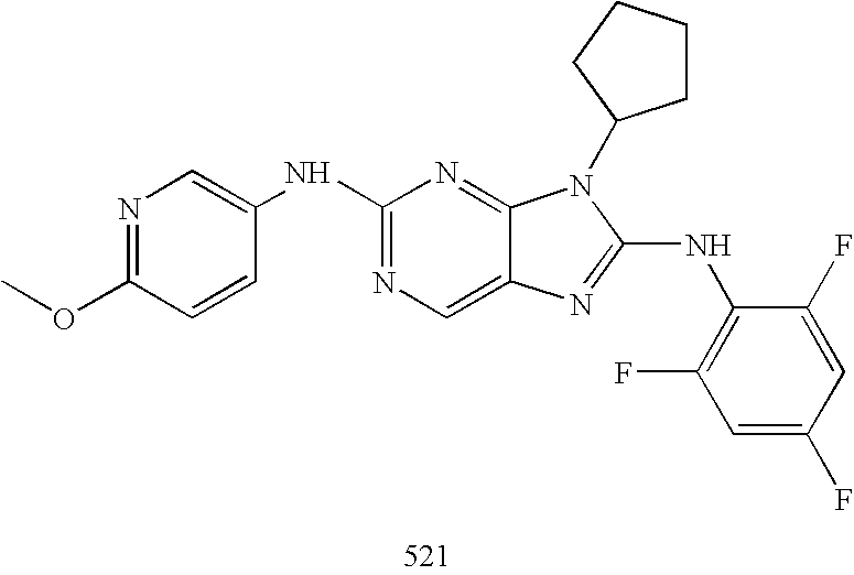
C1(NC2=CN=C(OC)C=C2)=NC=C2C(=N1)N(C1CCCC1)C(NC1=C(F)C=C(F)C=C1F)=N2
